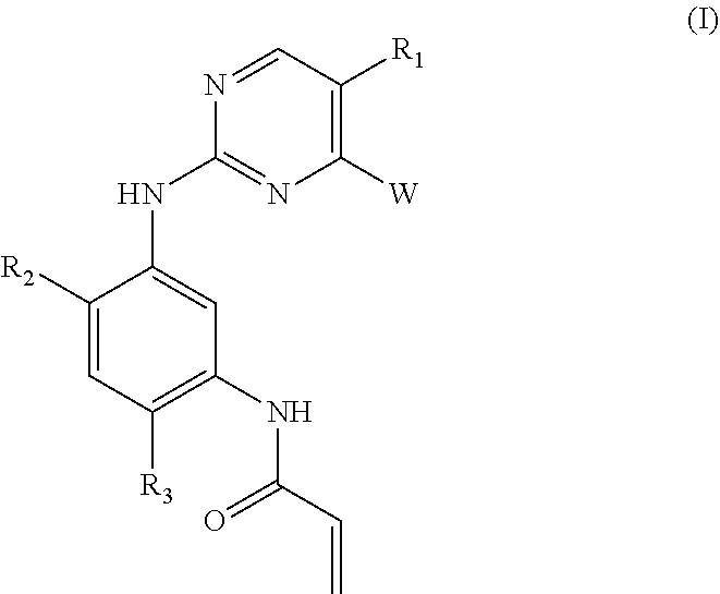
C1([R2])=CC([R3])=C(NC(C=C)=O)C=C1NC1=NC([W])=C([R1])C=N1
